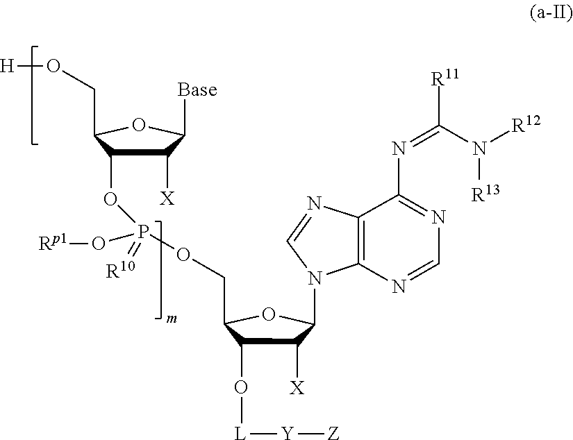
C1([X])C(OP(OCC2C(O[L][Y][Z])C([X])C(N3C4=C(N=C3)C(N=C(N([R13])[R12])[R11])=NC=N4)O2)(O[Rp1])=[R10])C(CO[H])OC1[Base]
